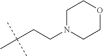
C(C(C)(C)C)CN1CCOCC1
